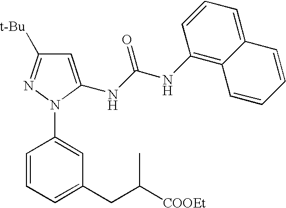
C1=CC=C(CC([COOEt])C)C=C1N1N=C([t-Bu])C=C1NC(NC1=C2C(=CC=C1)C=CC=C2)=O
